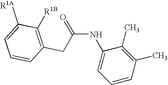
C(NC1=CC=CC(C)=C1C)(=O)CC1=C([R1B])C([R1A])=CC=C1
